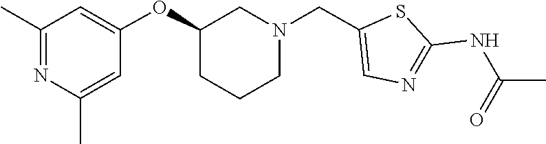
C1=C(C)N=C(C)C=C1OC1CCCN(CC2=CN=C(NC(=O)C)S2)C1
